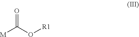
O=C(O[R1])[M]
